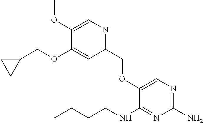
C1(COC2=CN=C(N)N=C2NCCCC)=NC=C(OC)C(OCC2CC2)=C1
